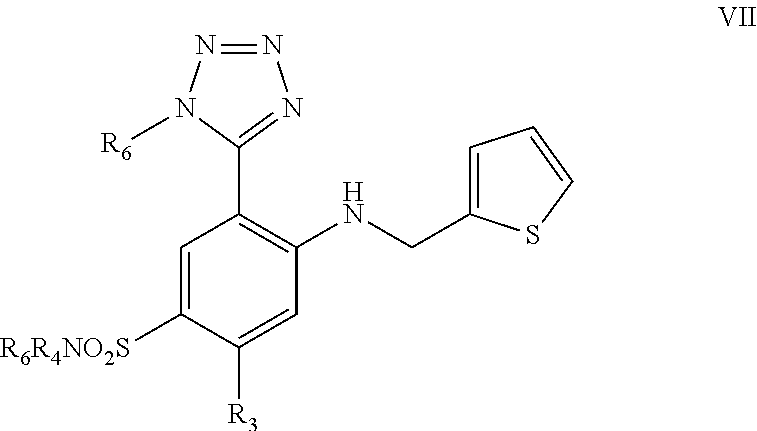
N1=NN([R6])C(C2=C(NCC3=CC=CS3)C=C([R3])C([R6R4NO2S])=C2)=N1
